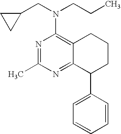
N1=C(C)N=C2C(=C1N(CC1CC1)CCC)CCCC2C1=CC=CC=C1
